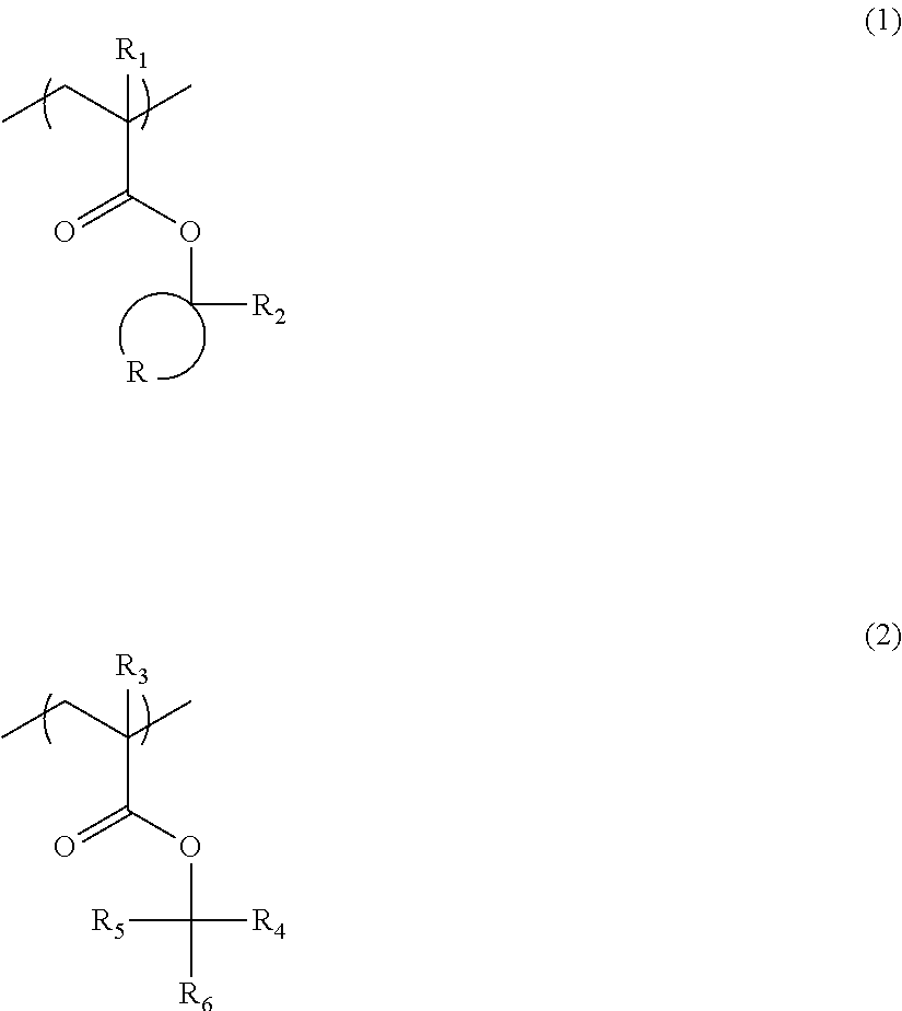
CCC(C)(C(OC([R4])([R6])[R5])=O)[R3].CCC(C)(C(OC[R2])=O)[R1].[R]
